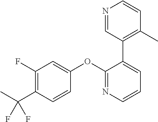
C1(F)=C(C(C)(F)F)C=CC(OC2=NC=CC=C2C2=C(C)C=CN=C2)=C1
